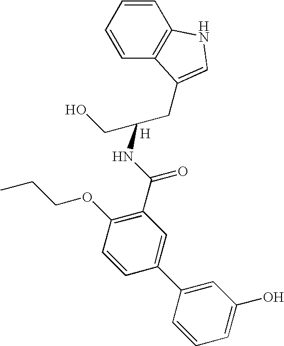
C1=CC=CC2=C1NC=C2CC(CO)NC(C1=C(OCCC)C=CC(C2=CC(O)=CC=C2)=C1)=O.[H]
